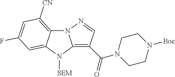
C12=C(C(=O)N3CCN([Boc])CC3)C=NN1C1=C([CN])C=C(F)C=C1N2[SEM]
